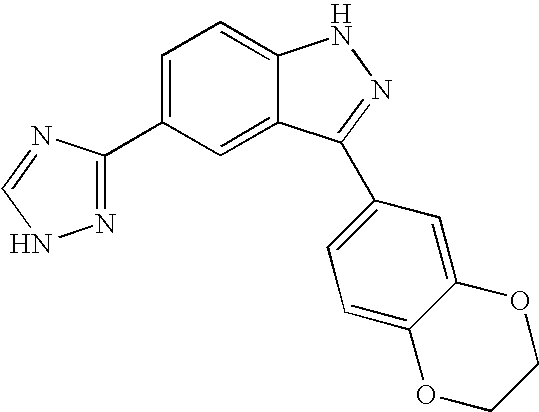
C1(C2=NNC=N2)=CC=C2C(=C1)C(C1=CC=C3C(=C1)OCCO3)=NN2
